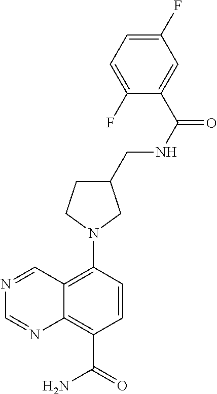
C12=C(N3CCC(CNC(C4=CC(F)=CC=C4F)=O)C3)C=CC(C(=O)N)=C1N=CN=C2
